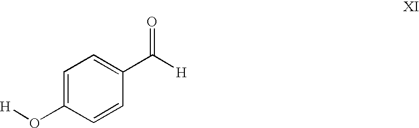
C1=C(O[H])C=CC(C([H])=O)=C1
